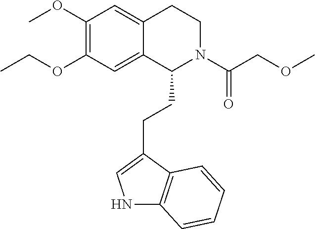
N1C2=C(C(CCC3N(C(COC)=O)CCC4=CC(OC)=C(OCC)C=C34)=C1)C=CC=C2
